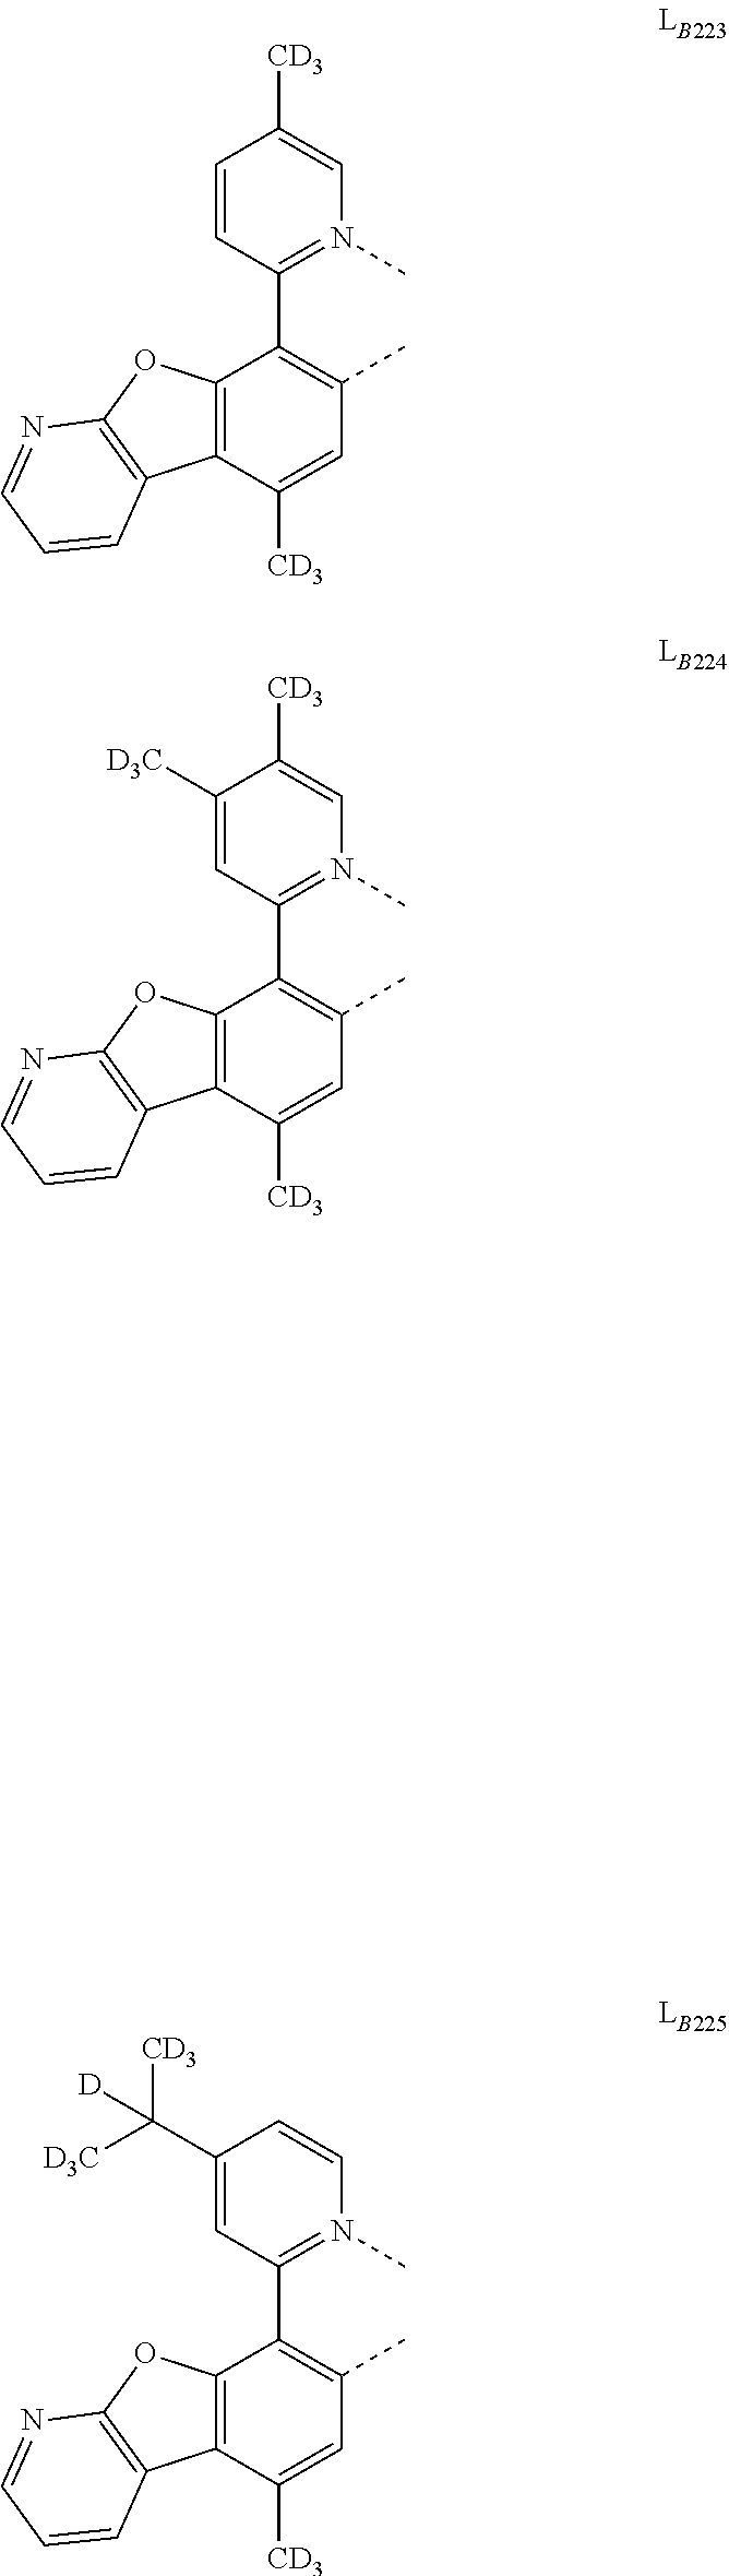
C1([CD3])=CC(C)=C(C2=N(C)C=C([CD3])C=C2)C2=C1C1=C(O2)N=CC=C1.C1([CD3])=CC(C)=C(C2=N(C)C=C([CD3])C([D3C])=C2)C2=C1C1=C(O2)N=CC=C1.C1([CD3])=CC(C)=C(C2=N(C)C=CC(C([D3C])([CD3])[D])=C2)C2=C1C1=C(O2)N=CC=C1
